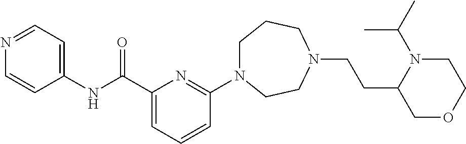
C(C1=CC=CC(N2CCCN(CCC3COCCN3C(C)C)CC2)=N1)(NC1=CC=NC=C1)=O
